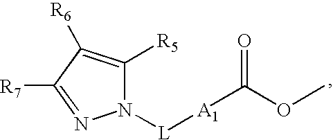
N1([L][A1]C(=O)OC)C([R5])=C([R6])C([R7])=N1
